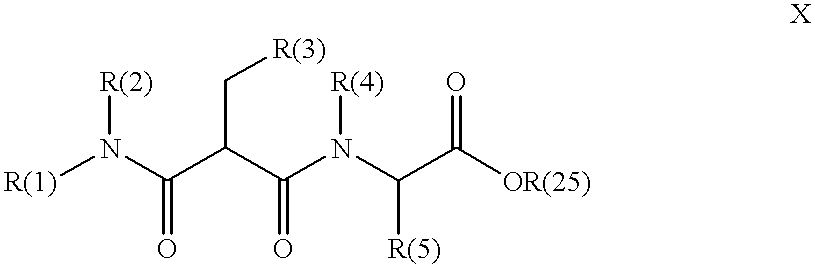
[R(1)]N(C(C(C(N(C(C([OR(25)])=O)[R(5)])[R(4)])=O)C[R(3)])=O)[R(2)]
